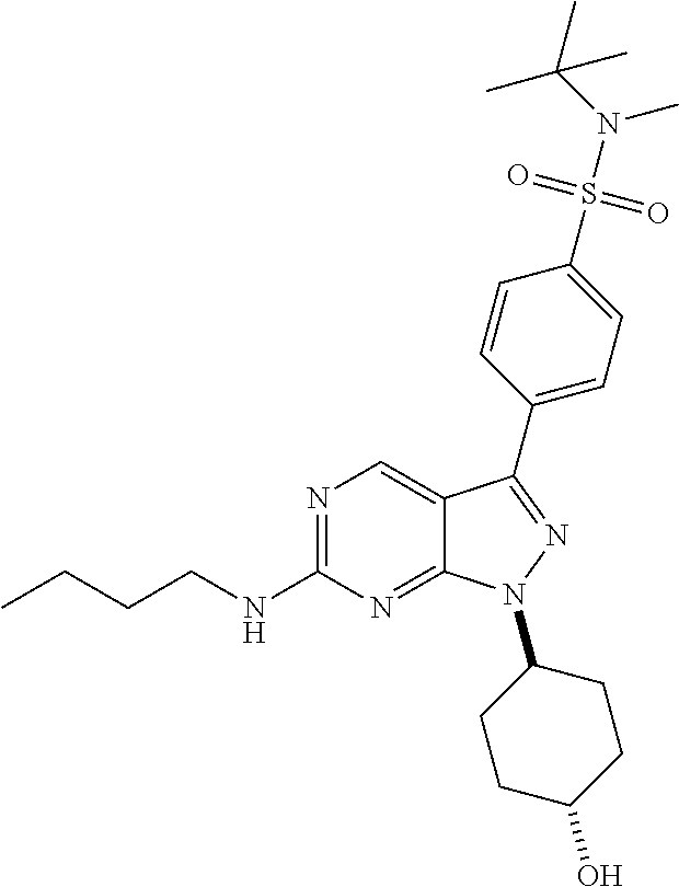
N1=C(NCCCC)N=C2C(=C1)C(C1=CC=C(S(=O)(=O)N(C)C(C)(C)C)C=C1)=NN2C1CCC(O)CC1
